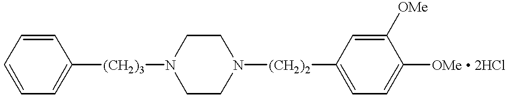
C1=CC=CC=C1[(CH2)3]N1CCN([(CH2)2]C2=CC=C([OMe  2HCl])C([OMe])=C2)CC1
